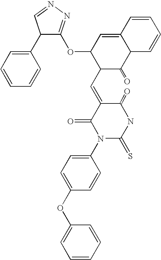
C1(OC2=CC=C(N3C(=S)NC(=O)C(=CC4C(=O)C5C(=CC4OC4=NN=CC4C4=CC=CC=C4)C=CC=C5)C3=O)C=C2)=CC=CC=C1
